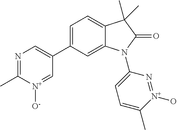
C1=C(C2=CN=C(C)[N+]([O-])=C2)C=C2C(=C1)C(C)(C)C(=O)N2C1=CC=C(C)[N+](O)=N1
